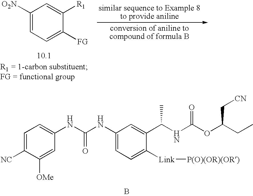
C1([O2N])=CC=C([FG])C([R1])=C1.C1=C([NC])C([OMe])=CC(NC(NC2=CC=C([Link][P(O)(OR)(OR)])C(C(NC(OC(CC)C[CN])=O)C)=C2)=O)=C1.B
